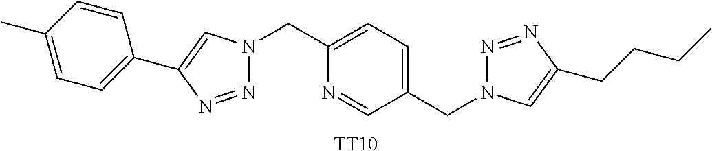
[TT10].N1=NC(C2=CC=C(C)C=C2)=CN1CC1=CC=C(CN2N=NC(CCCC)=C2)C=N1
